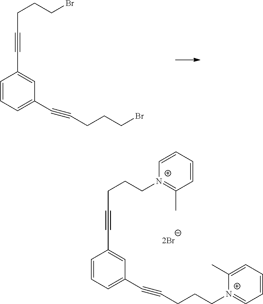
C1=CC=C(C#CCCCBr)C=C1C#CCCCBr.C1=CC=C(C#CCCC[N+]2=CC=CC=C2C)C=C1C#CCCC[N+]1=C(C)C=CC=C1
